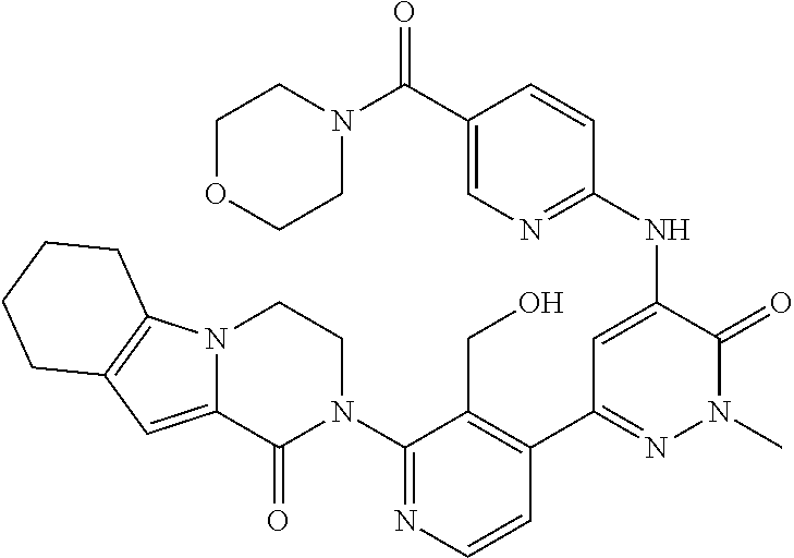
C1(N2CCN3C(=CC4=C3CCCC4)C2=O)=NC=CC(C2=NN(C)C(=O)C(NC3=NC=C(C(=O)N4CCOCC4)C=C3)=C2)=C1CO
